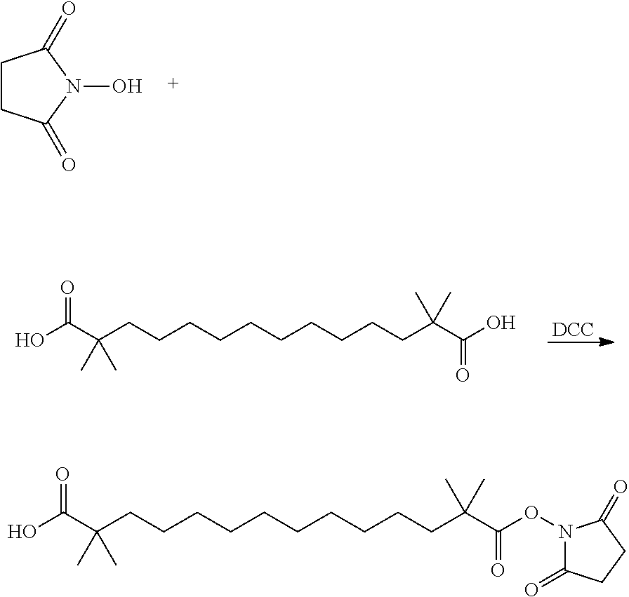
C1CC(=O)N(O)C1=O.[DCC].OC(C(CCCCCCCCCCC(C(O)=O)(C)C)(C)C)=O.OC(C(CCCCCCCCCCC(C(ON1C(=O)CCC1=O)=O)(C)C)(C)C)=O
